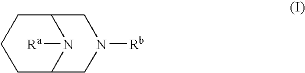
C12N([Ra])C(CCC1)CN([Rb])C2
